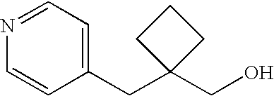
C1=CC(CC2(CO)CCC2)=CC=N1
